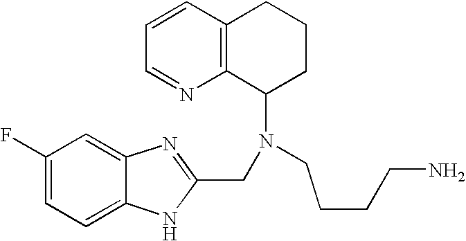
C1=CC2=C(N=C1)C(N(CCCCN)CC1=NC3=CC(F)=CC=C3N1)CCC2
